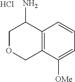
C1OCC2=C(C1N)C=CC=C2[OMe].Cl
